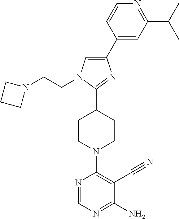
C1(C2=CC(C(C)C)=NC=C2)=CN(CCN2CCC2)C(C2CCN(C3=C(C#N)C(N)=NC=N3)CC2)=N1
